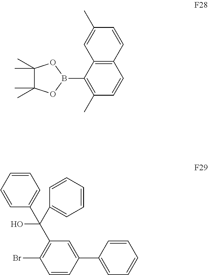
C1(C)(C)C(C)(C)OB(C2=C(C)C=CC3=C2C=C(C)C=C3)O1.C1=CC(C2=CC=CC=C2)=CC(C(C2=CC=CC=C2)(O)C2=CC=CC=C2)=C1Br
